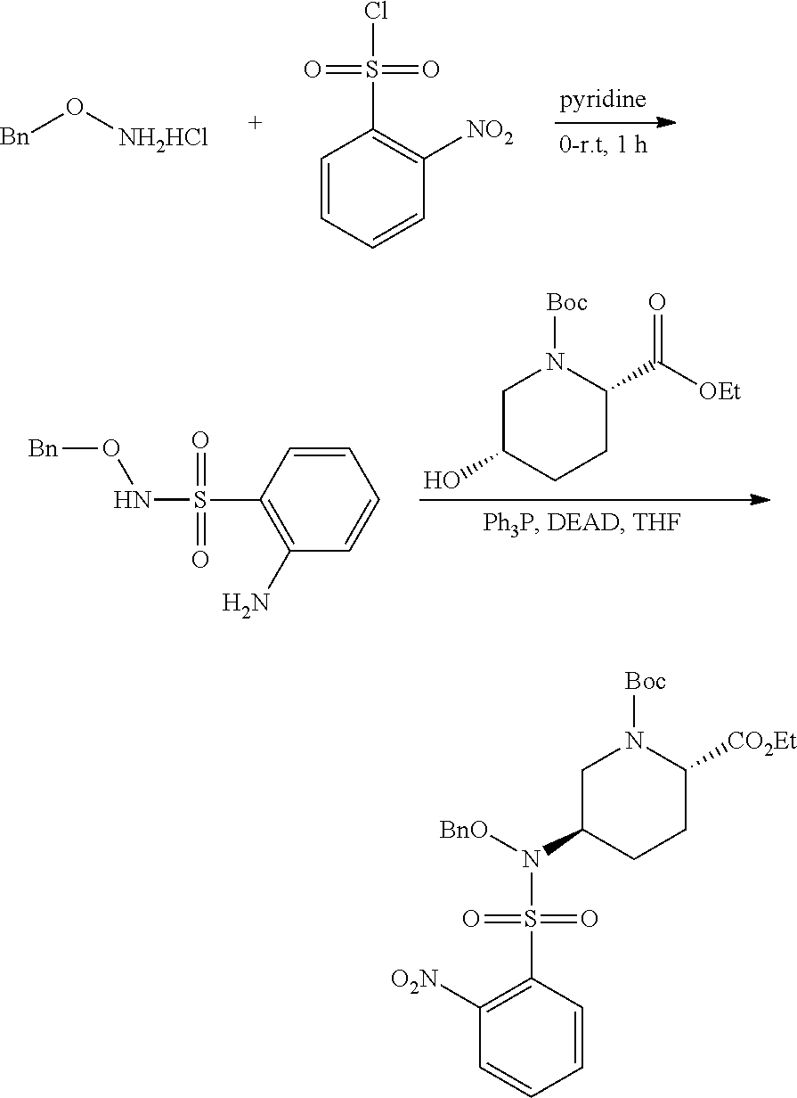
[Bn]O[NH2HCl].C1=CC=CC([NO2])=C1S(Cl)(=O)=O.C1C(O)CCC(C([OEt])=O)N1[Boc].C1=CC(S(NO[Bn])(=O)=O)=C(N)C=C1.C1C(N([BnO])S(C2=C([O2N])C=CC=C2)(=O)=O)CCC([CO2Et])N1[Boc]
